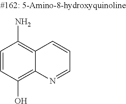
C1=CC(O)=C2C(=C1N)C=CC=N2
